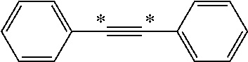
C(#CC1=CC=CC=C1)C1=CC=CC=C1
